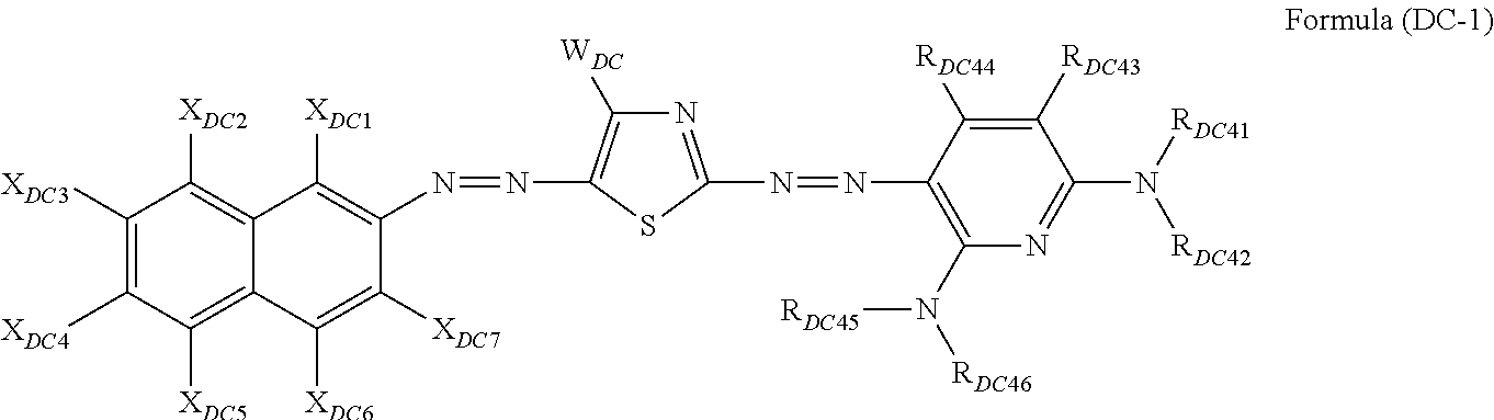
C1([XDC3])=C([XDC4])C([XDC5])=C2C(=C1[XDC2])C([XDC1])=C(N=NC1=C([WDC])N=C(N=NC3=C(N([RDC45])[RDC46])N=C(N([RDC42])[RDC41])C([RDC43])=C3[RDC44])S1)C([XDC7])=C2[XDC6]
